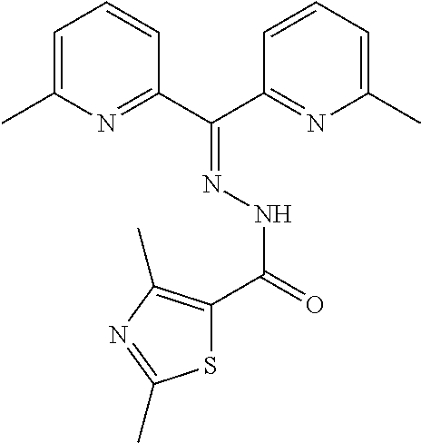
C1=C(C)N=C(C(C2=NC(C)=CC=C2)=NNC(=O)C2=C(C)N=C(C)S2)C=C1
